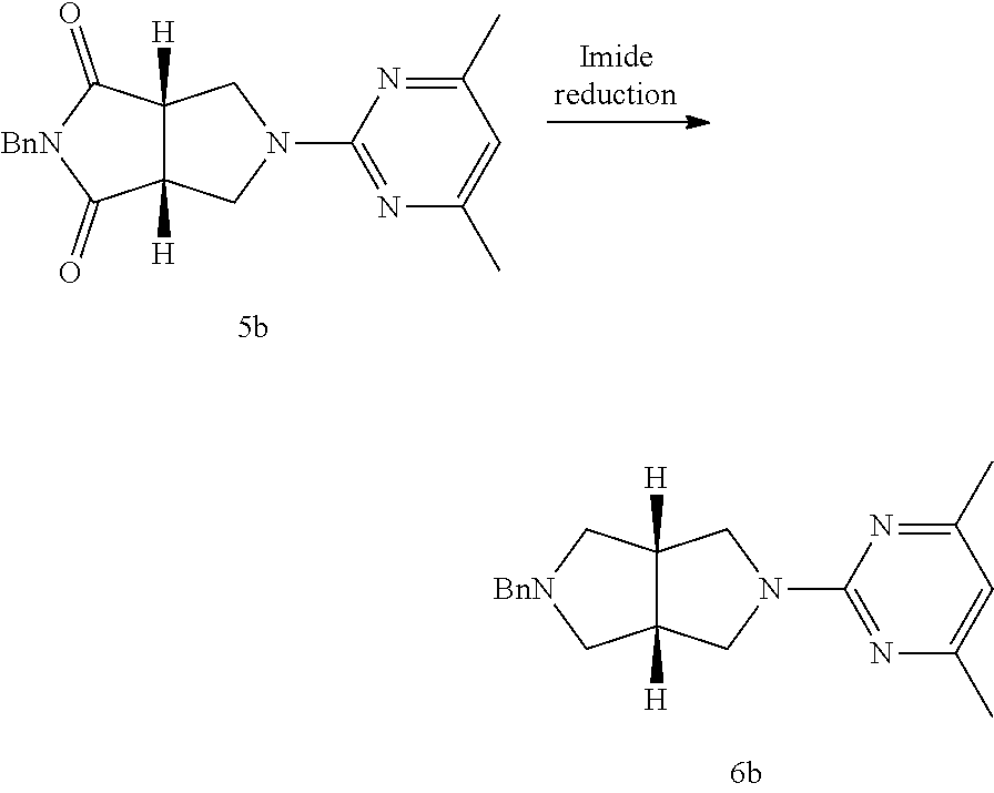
C1(N2CC3([H])C([H])(C[BnN]C3)C2)=NC(C)=CC(C)=N1.C1(N2CC3([H])C([H])(C(=O)[BnN]C3=O)C2)=NC(C)=CC(C)=N1
